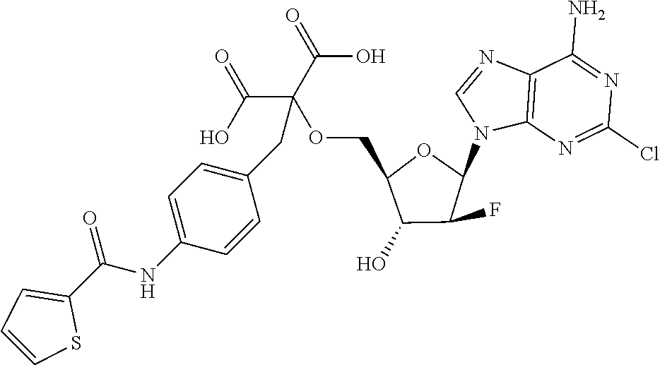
C12=C(N=C(Cl)N=C1N)N(C1OC(COC(C(=O)O)(C(=O)O)CC3=CC=C(NC(C4=CC=CS4)=O)C=C3)C(O)C1F)C=N2
